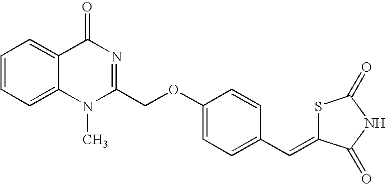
C1(COC2=CC=C(C=C3SC(=O)NC3=O)C=C2)=NC(=O)C2=CC=CC=C2N1C
